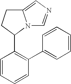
C1=CC=CC(C2=CC=CC=C2)=C1C1N2C(=CN=C2)CC1
